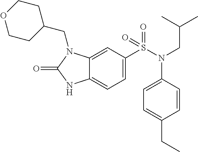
C1=C(S(N(CC(C)C)C2=CC=C(CC)C=C2)(=O)=O)C=C2C(=C1)NC(=O)N2CC1CCOCC1
